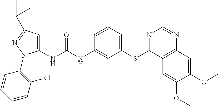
C1(NC(NC2=CC(SC3=NC=NC4=C3C=C(OC)C(OC)=C4)=CC=C2)=O)=CC(C(C)(C)C)=NN1C1=C(Cl)C=CC=C1
